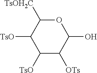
C1([TsO])C([OTs])C(O)OC([TsOH2C])C1[TsO]
